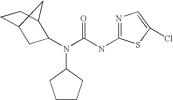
N(C(NC1=NC=C(Cl)S1)=O)(C1CC2CCC1C2)C1CCCC1
